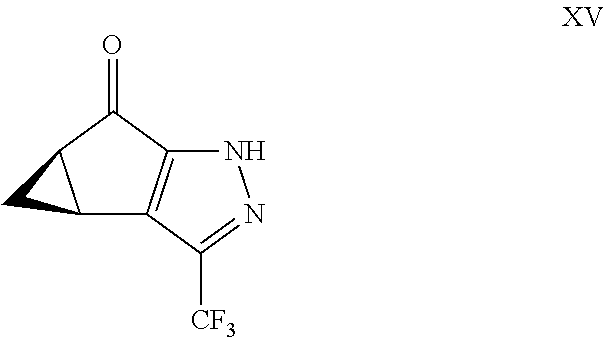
C12C3=C(C(=O)C1C2)NN=C3[CF3]
